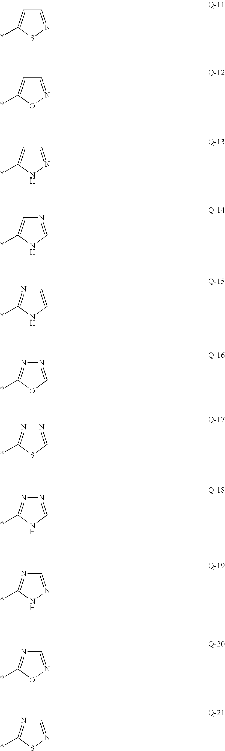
C1=NSC(*)=C1.C1=NOC(*)=C1.C1=NNC(*)=C1.N1=CNC(*)=C1.C1=CNC(*)=N1.N1=COC(*)=N1.N1=CSC(*)=N1.N1=CNC(*)=N1.C1=NNC(*)=N1.C1=NOC(*)=N1.C1=NSC(*)=N1
